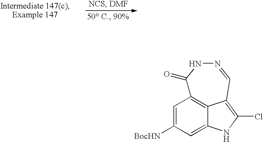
C1=C([BocHN])C=C2NC(Cl)=C3C2=C1C(=O)NN=C3
